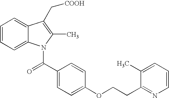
C1=CC=C2C(=C1)C(C[COOH])=C(C)N2C(C1=CC=C(OCCC2=NC=CC=C2C)C=C1)=O
